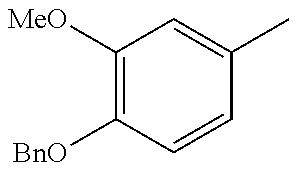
C1([MeO])=C([BnO])C=CC(C)=C1
